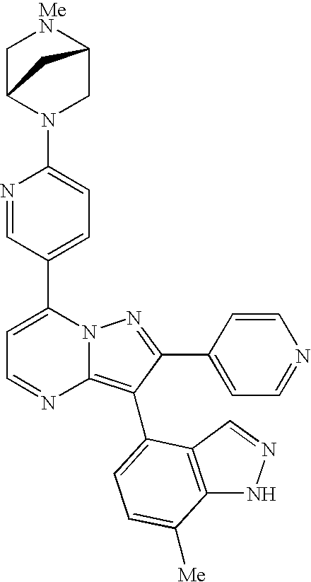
N1=CC(C2=CC=NC3=C(C4=CC=C([Me])C5=C4C=NN5)C(C4=CC=NC=C4)=NN23)=CC=C1N1CC2[MeN]CC1C2
